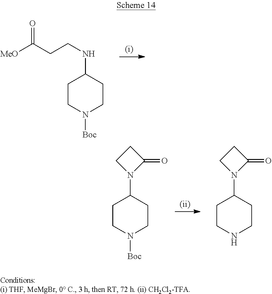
C1CN([Boc])CCC1NCCC([MeO])=O.C1CN([Boc])CCC1N1C(=O)CC1.C1CNCCC1N1C(=O)CC1
